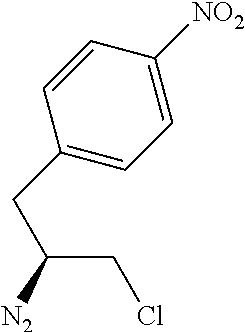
C1(CC(CCl)[N2])=CC=C([NO2])C=C1
